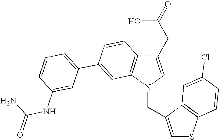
C1(CC(O)=O)=CN(CC2=CSC3=C2C=C(Cl)C=C3)C2=C1C=CC(C1=CC=CC(NC(N)=O)=C1)=C2
